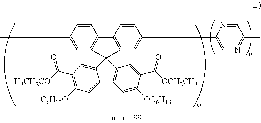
C1=CC(C)=CC2=C1C1=C(C=C(C3=CN=C(C)C=N3)C=C1)C2(C1=CC(C(=O)[H3CH2CO])=C([C6H13O])C=C1)C1=CC=C([OC6H13])C(C(=O)[OCH2CH3])=C1
